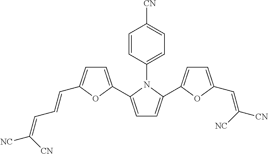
C1=C(C2=CC=C(C=CC=C([NC])[CN])O2)N(C2=CC=C([CN])C=C2)C(C2=CC=C(C=C([CN])[NC])O2)=C1
